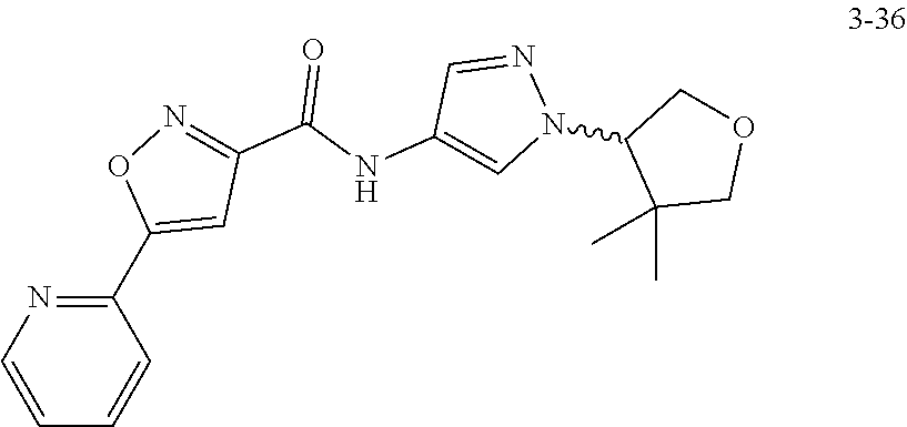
O1C(C2=NC=CC=C2)=CC(C(=O)NC2=CN(C3COCC3(C)C)N=C2)=N1
